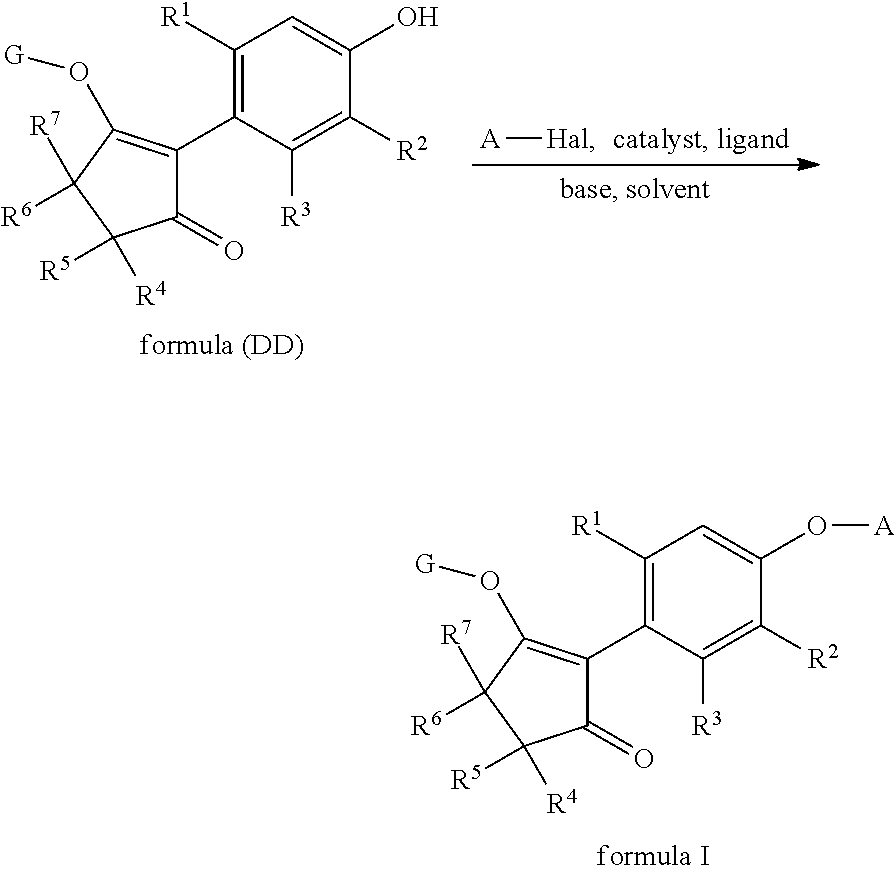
C1([R1])=C(C2=C(O[G])C([R7])([R6])C([R4])([R5])C2=O)C([R3])=C([R2])C(O[A])=C1.C1([R1])=C(C2=C(O[G])C([R7])([R6])C([R4])([R5])C2=O)C([R3])=C([R2])C(O)=C1.[A][Hal]
